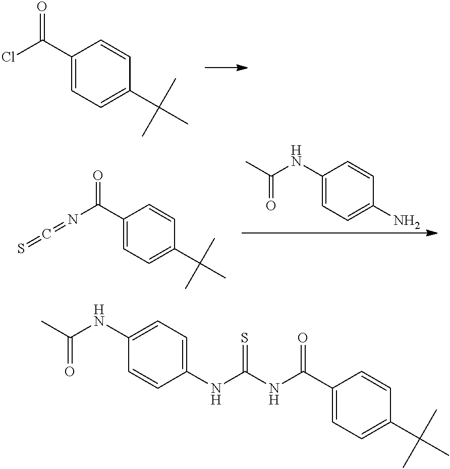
C1(NC(C)=O)=CC=C(NC(NC(=O)C2=CC=C(C(C)(C)C)C=C2)=S)C=C1.C1(C(Cl)=O)=CC=C(C(C)(C)C)C=C1.C1(C(N=C=S)=O)=CC=C(C(C)(C)C)C=C1.C1(NC(C)=O)=CC=C(N)C=C1
